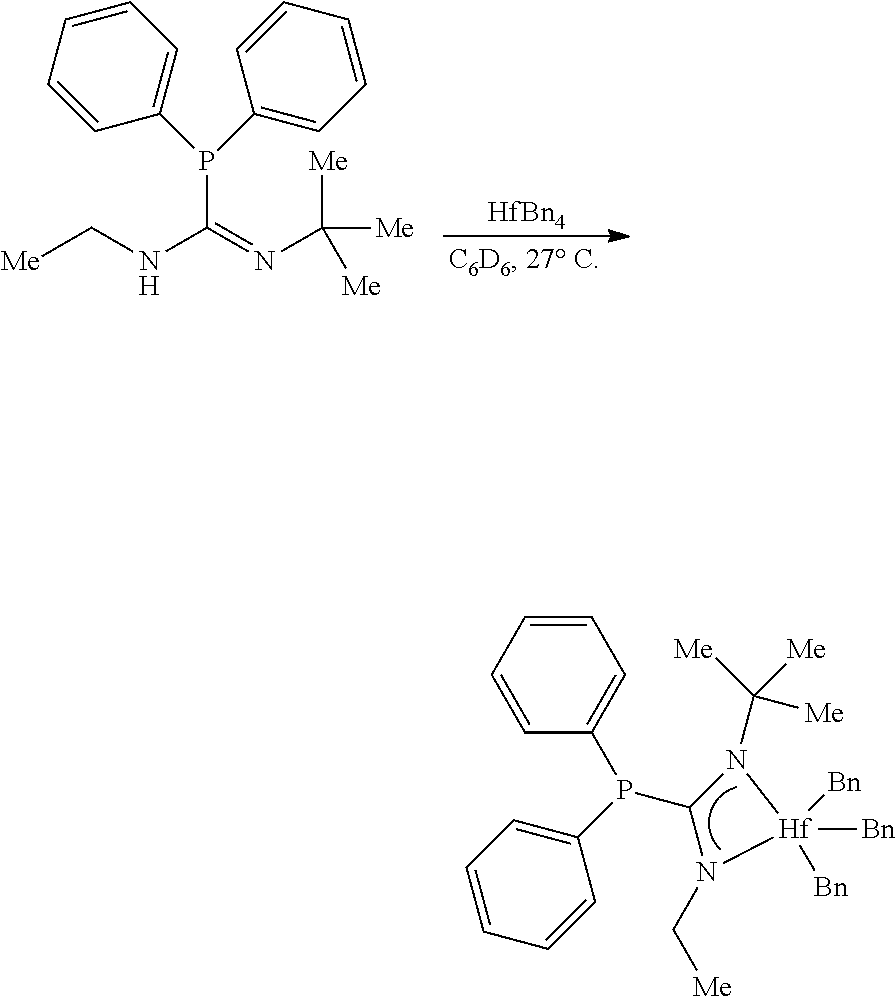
[HfBn4].[Me]CNC(=NC([Me])([Me])[Me])P(C1=CC=CC=C1)C1=CC=CC=C1.C1(P(C2=CC=CC=C2)C2=CC=CC=C2)N(C([Me])([Me])[Me])[Hf]([Bn])([Bn])([Bn])N1C[Me]
